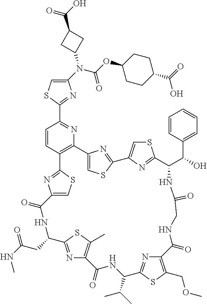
C1(N(C(=O)OC2CCC(C(=O)O)CC2)C2CC(C(O)=O)C2)=CSC(C2=NC3=C(C=C2)C2=NC(=CS2)C(=O)NC(CC(NC)=O)C2=NC(=C(C)S2)C(=O)NC(C(C)C)C2=NC(=C(COC)S2)C(=O)NCC(=O)NC(C(C2=CC=CC=C2)O)C2=NC(=CS2)C2=NC3=CS2)=N1
